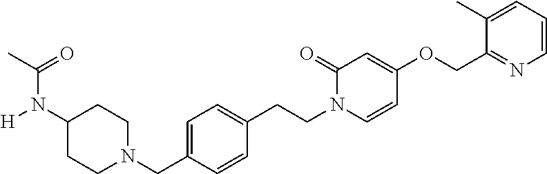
N1(CC2=CC=C(CCN3C=CC(OCC4=NC=CC=C4C)=CC3=O)C=C2)CCC(N([H])C(C)=O)CC1
